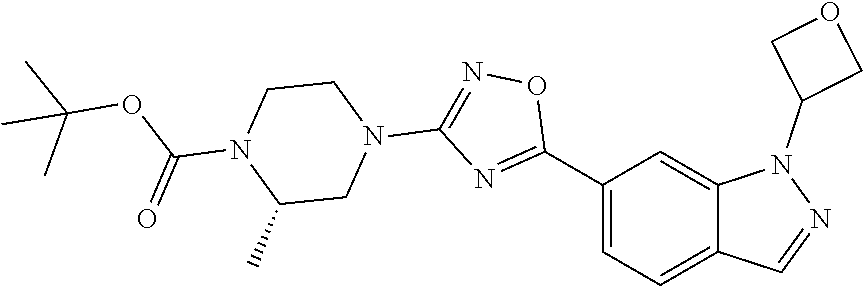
C1(C2=NC(N3CCN(C(OC(C)(C)C)=O)C(C)C3)=NO2)=CC=C2C(=C1)N(C1COC1)N=C2
